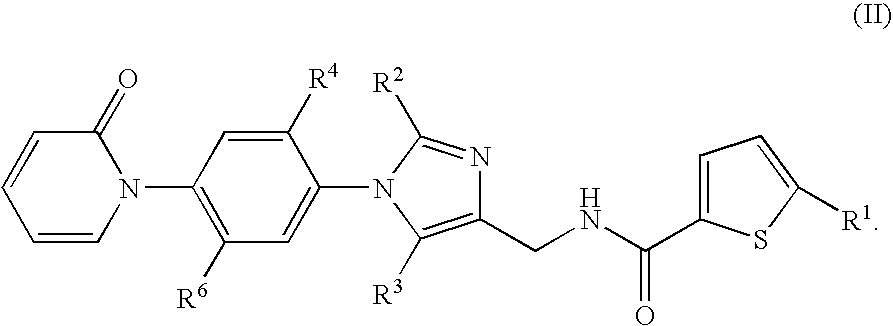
C1=CC=CN(C2=C([R6])C=C(N3C([R2])=NC(CNC(=O)C4=CC=C([R1])S4)=C3[R3])C([R4])=C2)C1=O
